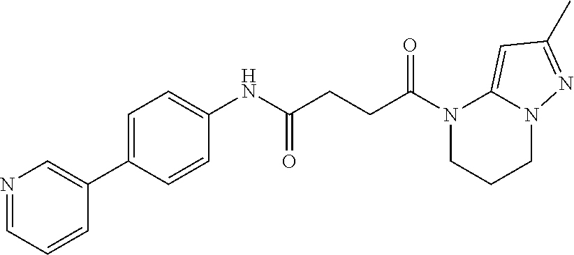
C1(NC(CCC(N2CCCN3C2=CC(C)=N3)=O)=O)=CC=C(C2=CN=CC=C2)C=C1
